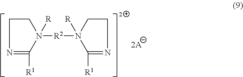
C1([R1])=NCCN1([R])[R2]N1([R])C([R1])=NCC1
